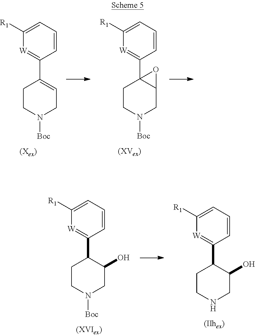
C1CN([Boc])CC2C1(C1=[W]C([R1])=CC=C1)O2.C1CN([Boc])CC=C1C1=[W]C([R1])=CC=C1.C1CNCC(O)C1C1=[W]C([R1])=CC=C1.C1CN([Boc])CC(O)C1C1=[W]C([R1])=CC=C1
